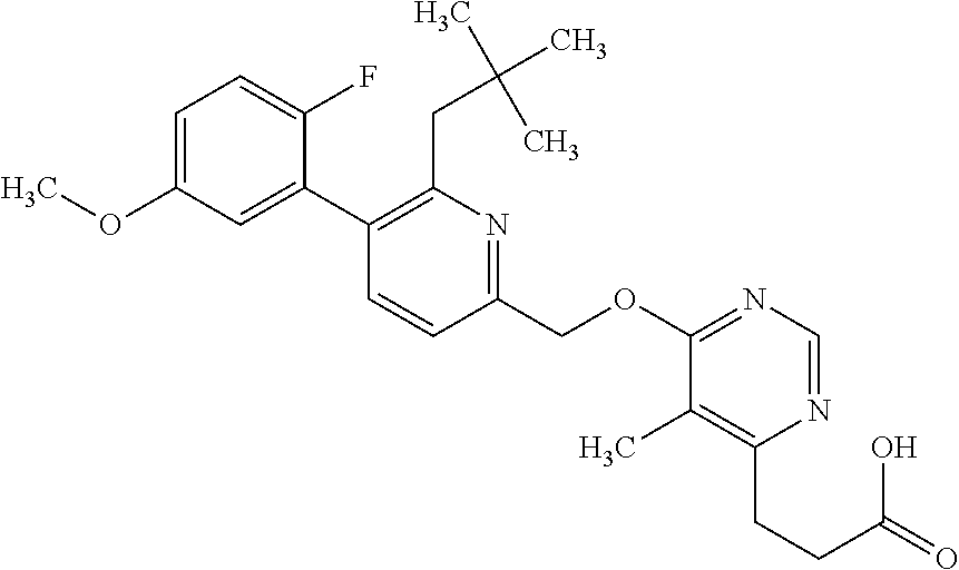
C1(OC)=CC=C(F)C(C2=C(CC(C)(C)C)N=C(COC3=NC=NC(CCC(O)=O)=C3C)C=C2)=C1
